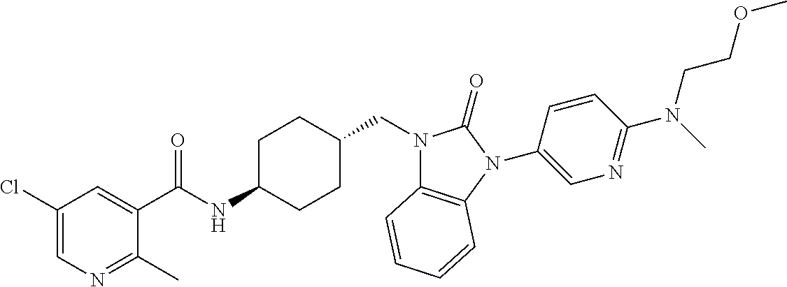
C1(C(NC2CCC(CN3C4=C(N(C5=CN=C(N(C)CCOC)C=C5)C3=O)C=CC=C4)CC2)=O)=CC(Cl)=CN=C1C
